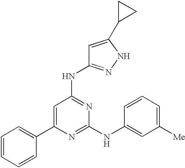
C1=C(C2=CC=CC=C2)N=C(NC2=CC([Me])=CC=C2)N=C1NC1=NNC(C2CC2)=C1
